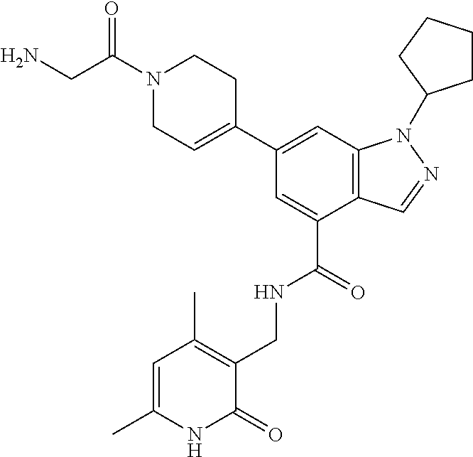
C1(C2=CCN(C(CN)=O)CC2)=CC2=C(C(C(=O)NCC3=C(C)C=C(C)NC3=O)=C1)C=NN2C1CCCC1
